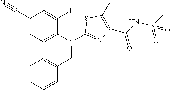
C1(C#N)=CC=C(N(C2=NC(C(=O)NS(C)(=O)=O)=C(C)S2)CC2=CC=CC=C2)C(F)=C1
